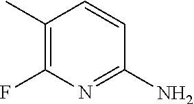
C1(C)=C(F)N=C(N)C=C1
